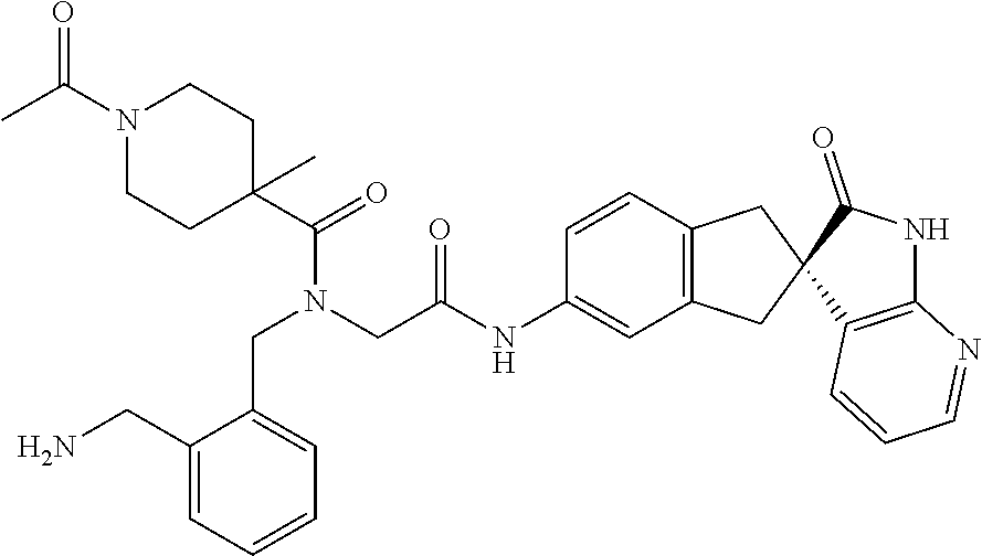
C1=CC=C(CN)C(CN(C(C2(C)CCN(C(C)=O)CC2)=O)CC(NC2=CC3=C(C=C2)CC2(C3)C3=C(NC2=O)N=CC=C3)=O)=C1
